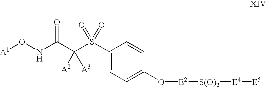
[A1]ONC(C(S(C1=CC=C(O[E2][S(O)2][E4][E5])C=C1)(=O)=O)([A2])[A3])=O
